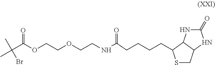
C(C(OCCOCCNC(CCCCC1SCC2C1NC(=O)N2)=O)=O)(C)(C)Br
